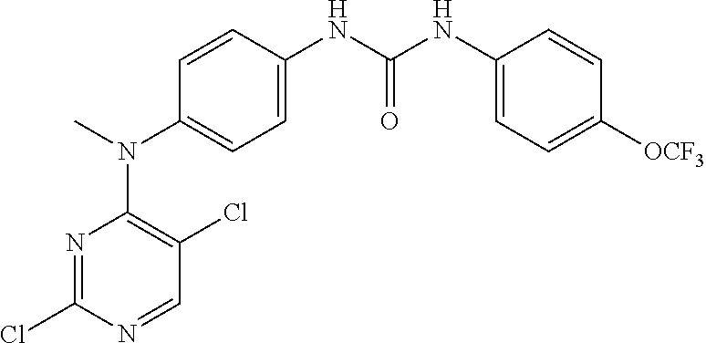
N1=C(Cl)N=CC(Cl)=C1N(C)C1=CC=C(NC(NC2=CC=C([OCF3])C=C2)=O)C=C1
